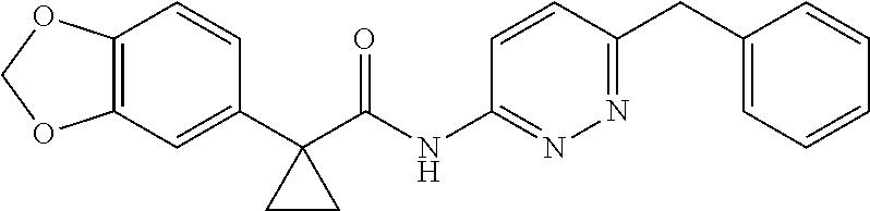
C12=C(C=C(C3(C(NC4=NN=C(CC5=CC=CC=C5)C=C4)=O)CC3)C=C1)OCO2
